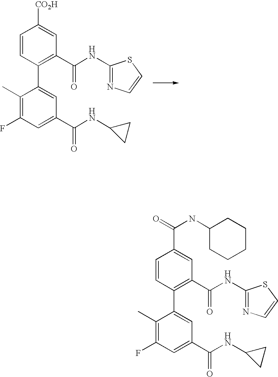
C1(C)=C(F)C=C(C(=O)NC2CC2)C=C1C1=C(C(NC2=NC=CS2)=O)C=C([CO2H])C=C1.C1(C)=C(F)C=C(C(=O)NC2CC2)C=C1C1=C(C(NC2=NC=CS2)=O)C=C(C(=O)NC2CCCCC2)C=C1
